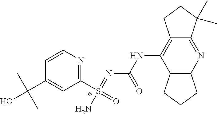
C12=C(N=C3C(=C1NC(N=S(N)(C1=NC=CC(C(O)(C)C)=C1)=O)=O)CCC3(C)C)CCC2
